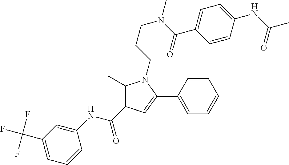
C1(NC(C2=C(C)N(CCCN(C(=O)C3=CC=C(NC(C)=O)C=C3)C)C(C3=CC=CC=C3)=C2)=O)=CC(C(F)(F)F)=CC=C1
